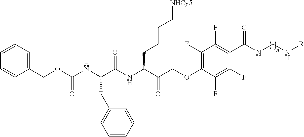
C1(COC(NC(C(NC(C(COC2=C(F)C(F)=C(C(NCN[R])=O)C(F)=C2F)=O)CCCC[NHCy5])=O)CC2=CC=CC=C2)=O)=CC=CC=C1
